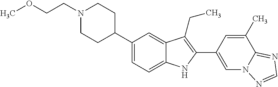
N1(CCOC)CCC(C2=CC=C3C(=C2)C(CC)=C(C2=CN4C(=NC=N4)C(C)=C2)N3)CC1
